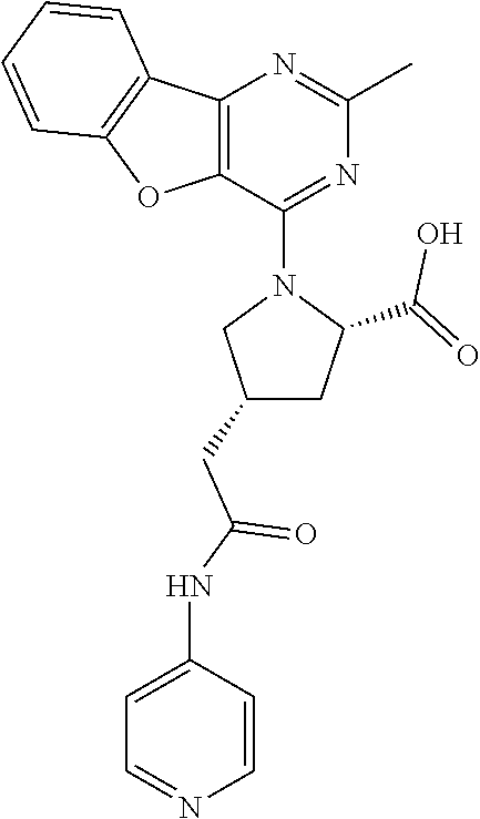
C12=C(C(N3CC(CC(NC4=CC=NC=C4)=O)CC3C(=O)O)=NC(C)=N1)OC1=C2C=CC=C1
